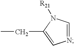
N1=CN([R21])C(CC)=C1
